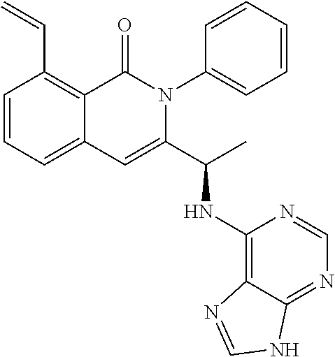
C1=CC=C2C(=C1C=C)C(=O)N(C1=CC=CC=C1)C(C(C)NC1=C3C(=NC=N1)NC=N3)=C2
